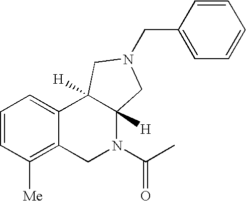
C1=CC([Me])=C2C(=C1)C1([H])C([H])(N(C(C)=O)C2)CN(CC2=CC=CC=C2)C1
